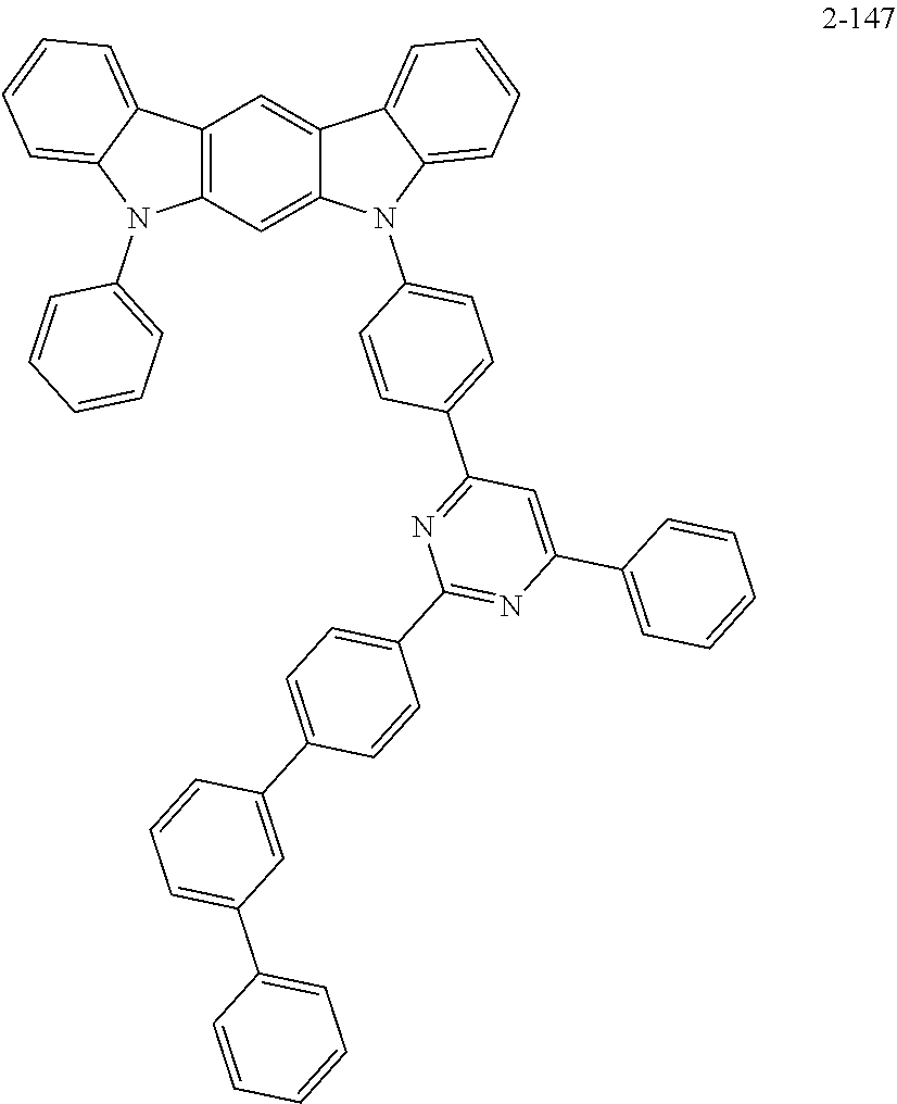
C1=C2C(=CC3=C1N(C1=CC=CC=C1)C1=CC=CC=C31)C1=CC=CC=C1N2C1=CC=C(C2=NC(C3=CC=C(C4=CC(C5=CC=CC=C5)=CC=C4)C=C3)=NC(C3=CC=CC=C3)=C2)C=C1
